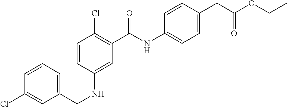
C1=CC=C(CNC2=CC(C(NC3=CC=C(CC(OCC)=O)C=C3)=O)=C(Cl)C=C2)C=C1Cl
